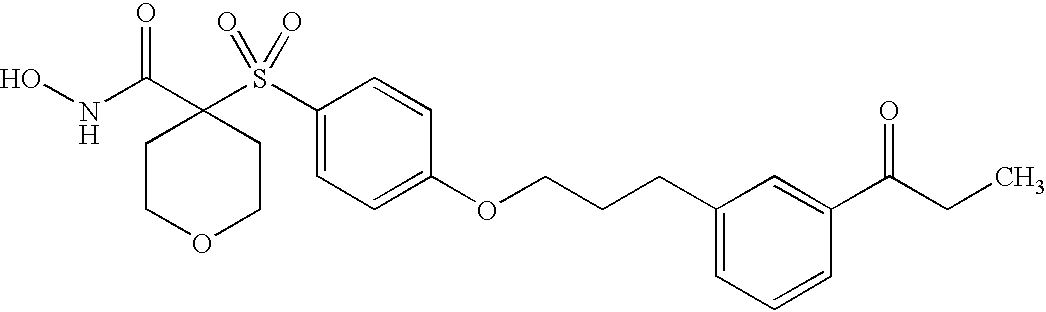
N(C(C1(S(C2=CC=C(OCCCC3=CC=CC(C(CC)=O)=C3)C=C2)(=O)=O)CCOCC1)=O)O
